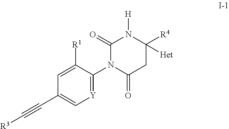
C(C1=C[Y]=C(N2C(=O)CC([Het])([R4])N([H])C2=O)C([R1])=C1)#C[R3]
